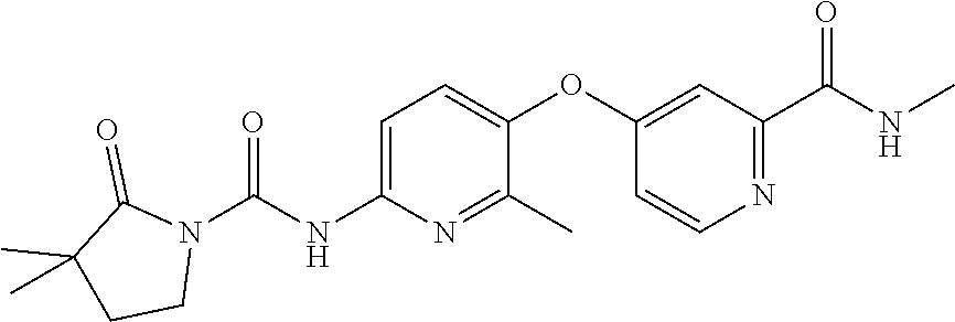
C1=C(NC(N2C(=O)C(C)(C)CC2)=O)N=C(C)C(OC2=CC(C(NC)=O)=NC=C2)=C1
